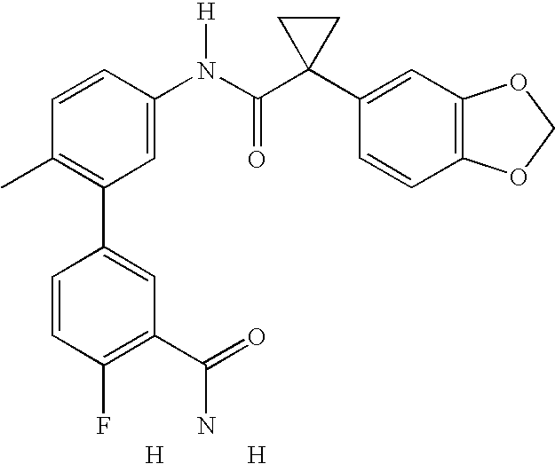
C1=CC(N(C(C2(C3=CC4=C(C=C3)OCO4)CC2)=O)[H])=CC(C2=CC(C(=O)N)=C(F)C=C2)=C1C.[H].[H]
